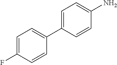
NC1=CC=C(C2=CC=C(F)C=C2)C=C1
